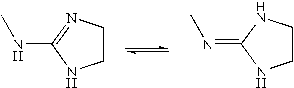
C1CN=C(NC)N1.C1CNC(=NC)N1
